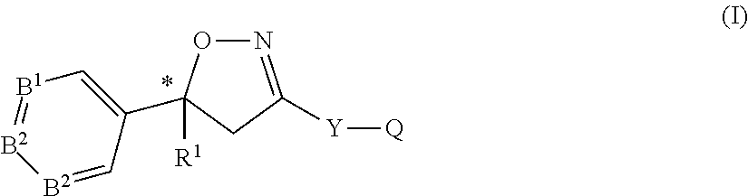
N1=C([Y][Q])CC(C2=C[B1][B2][B2]=C2)([R1])O1
